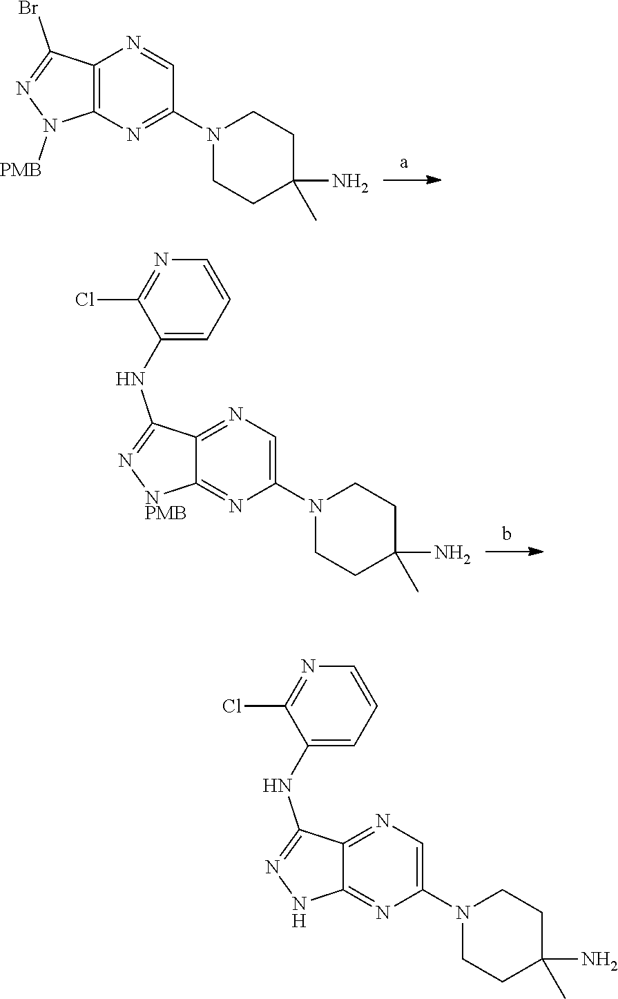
C12=C(N=C(N3CCC(C)(N)CC3)C=N1)N([PMB])N=C2Br.C12=NC=C(N3CCC(C)(N)CC3)N=C1[NPMB]N=C2NC1=CC=CN=C1Cl.C12=NC=C(N3CCC(C)(N)CC3)N=C1NN=C2NC1=CC=CN=C1Cl
